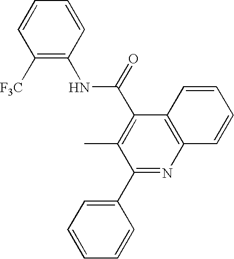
[CF3]C1=C(NC(=O)C2=C(C)C(C3=CC=CC=C3)=NC3=C2C=CC=C3)C=CC=C1
